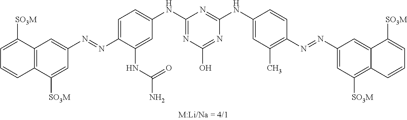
C12=C(C([SO3M])=CC(N=NC3=CC=C(NC4=NC(O)=NC(NC5=CC(C)=C(N=NC6=CC([SO3M])=C7C(=C6)C([SO3M])=CC=C7)C=C5)=N4)C=C3NC(N)=O)=C1)C=CC=C2[SO3M]
